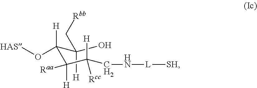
C(C(C(C(CN[L][SH])([H])[Rcc])([Raa])[H])([H])O[HAS])(O)([H])C[Rbb]
